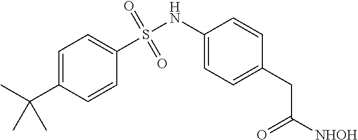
C1(S(NC2=CC=C(CC([NHOH])=O)C=C2)(=O)=O)=CC=C(C(C)(C)C)C=C1
